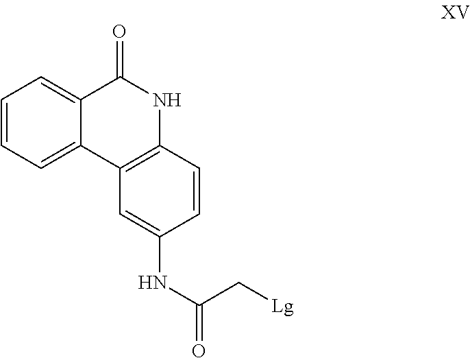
C1=CC=C2C(=C1)C(=O)NC1=C2C=C(NC(C[Lg])=O)C=C1
